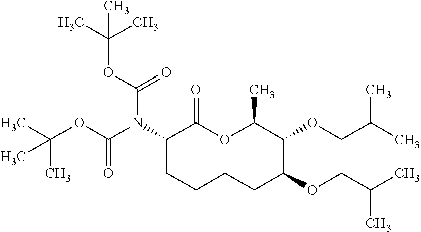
C1(N(C(OC(C)(C)C)=O)C(OC(C)(C)C)=O)CCCCC(OCC(C)C)C(OCC(C)C)C(C)OC1=O
